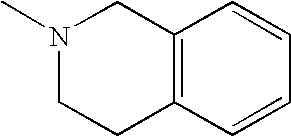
C12=C(C=CC=C1)CCN(C)C2
